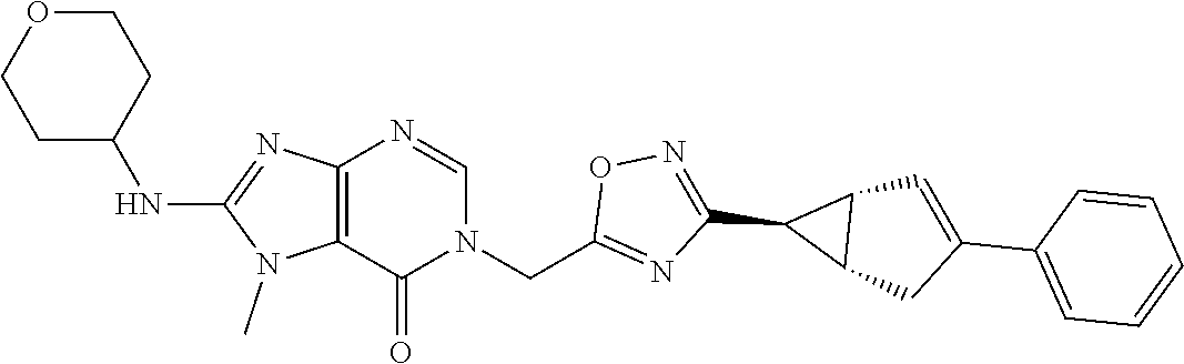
C12=C(N=CN(CC3=NC(C4C5C4C=C(C4=CC=CC=C4)C5)=NO3)C1=O)N=C(NC1CCOCC1)N2C
